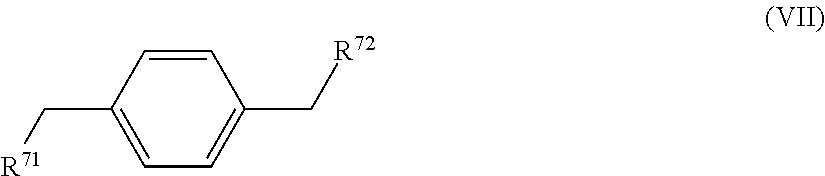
C1=CC(C[R71])=CC=C1C[R72]
